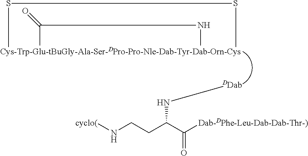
S(C)SC.C(C)(NC)=O.N(C(CCN[cyclo(])C([Dab-DPhe-Leu-Dab-Dab-Thr-)])=O)[DDab]
